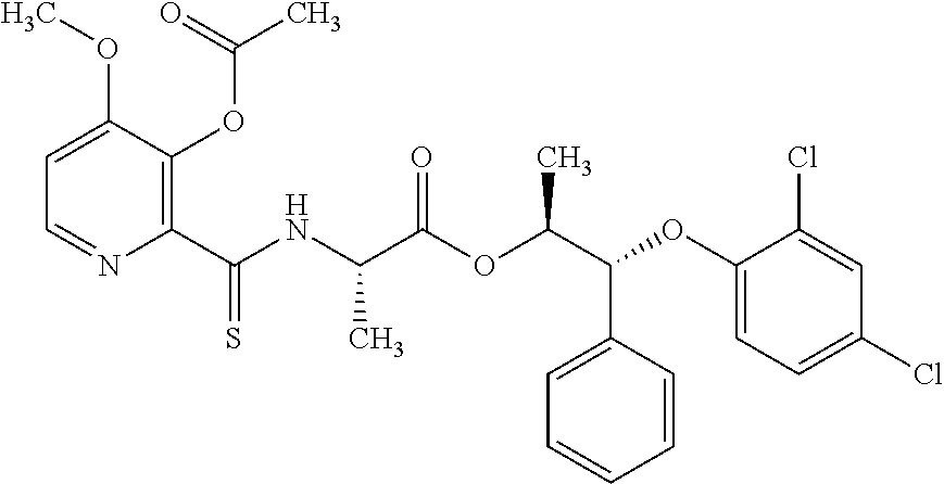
C1=C(OC)C(OC(=O)C)=C(C(NC(C(OC(C(OC2=CC=C(Cl)C=C2Cl)C2=CC=CC=C2)C)=O)C)=S)N=C1
